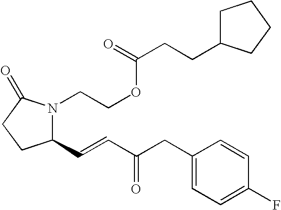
C1(C=CC(CC2=CC=C(F)C=C2)=O)N(CCOC(CCC2CCCC2)=O)C(=O)CC1
